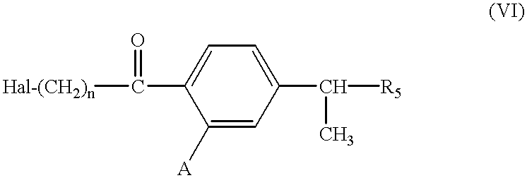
C1([A])=CC(C(C)[R5])=CC=C1C([Hal-(CH2)n])=O
